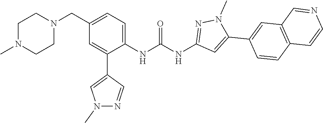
N1(C)CCN(CC2=CC=C(NC(NC3=NN(C)C(C4=CC5=C(C=C4)C=CN=C5)=C3)=O)C(C3=CN(C)N=C3)=C2)CC1
